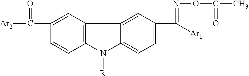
C1(C(=O)[Ar2])=CC2=C(C=C1)N([R])C1=CC=C(C([Ar1])=NOC(C)=O)C=C21
